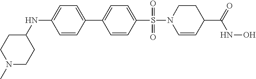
C1(NC2CCN(C)CC2)=CC=C(C2=CC=C(S(=O)(=O)N3C=CC(C(NO)=O)CC3)C=C2)C=C1
